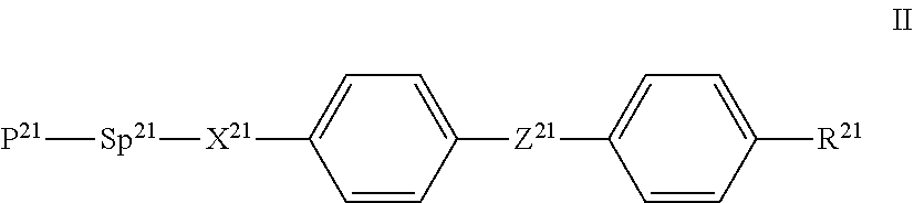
[P21][Sp21][X21]C1=CC=C([Z21]C2=CC=C([R21])C=C2)C=C1
